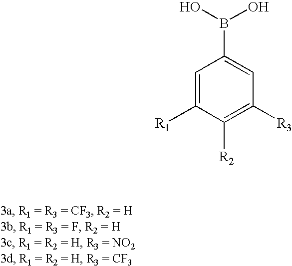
B(C1=CC([R3])=C([R2])C([R1])=C1)(O)O
